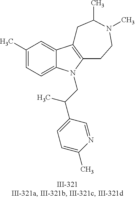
C12=CC(C)=CC=C1N(CC(C1=CC=C(C)N=C1)C)C1=C2CC(C)N(C)CC1
